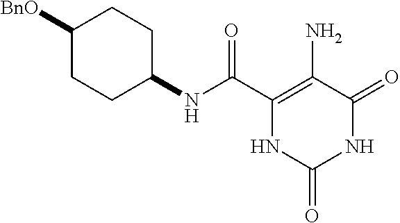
C(C1=C(N)C(=O)NC(=O)N1)(=O)NC1CCC([BnO])CC1
